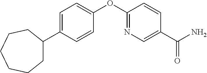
C1=C(C2CCCCCC2)C=CC(OC2=NC=C(C(N)=O)C=C2)=C1
